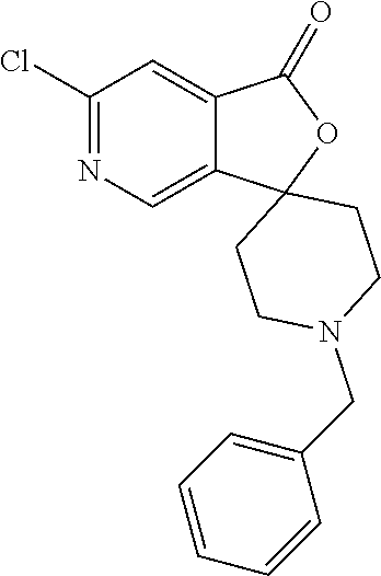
C1(Cl)=NC=C2C(=C1)C(=O)OC21CCN(CC2=CC=CC=C2)CC1
